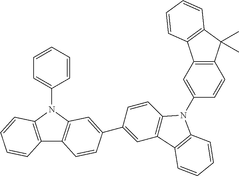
C12=C(N(C3=CC=CC=C3)C3=C1C=CC(C1=CC4=C(C=C1)N(C1=CC5=C(C=C1)C(C)(C)C1=C5C=CC=C1)C1=C4C=CC=C1)=C3)C=CC=C2
